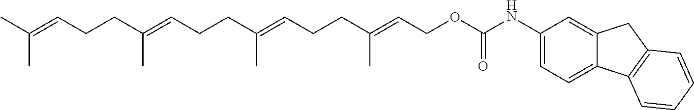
CC(=CCCC(=CCCC(=CCCC(=CCOC(NC1=CC=C2C(=C1)CC1=C2C=CC=C1)=O)C)C)C)C
